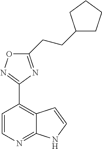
C1=CN=C2C(=C1C1=NOC(CCC3CCCC3)=N1)C=CN2
